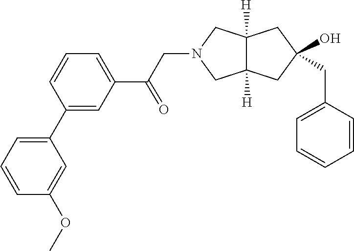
C1(CC2(O)CC3([H])C([H])(CN(CC(C4=CC=CC(C5=CC=CC(OC)=C5)=C4)=O)C3)C2)=CC=CC=C1
